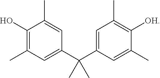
C1(O)=C(C)C=C(C(C2=CC(C)=C([OH])C(C)=C2)(C)C)C=C1C
